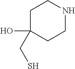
C1C(CS)(O)CCNC1
